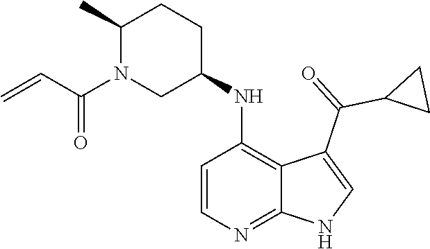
C1(C)N(C(C=C)=O)CC(NC2=C3C(=NC=C2)NC=C3C(=O)C2CC2)CC1
